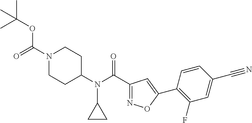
C1=CC(C2=CC(C(N(C3CCN(C(=O)OC(C)(C)C)CC3)C3CC3)=O)=NO2)=C(F)C=C1C#N
